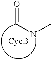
O=CNC
